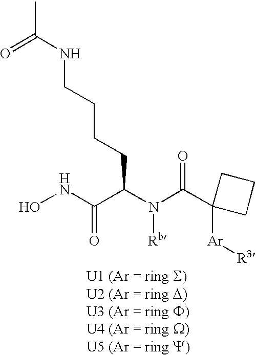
ONC(=O)C(CCCCNC(C)=O)N([Rb])C(=O)C1([Ar][R3])CCC1
